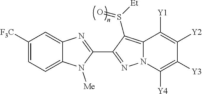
C12=CC=C([F3C])C=C1N=C(C1=NN3C(=C1S([Et])=O)C([Y1])=C([Y2])C([Y3])=C3[Y4])N2[Me]
